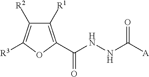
C1([R1])=C(C(NNC(=O)[A])=O)OC([R3])=C1[R2]
